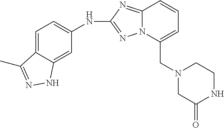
C12=NC(NC3=CC=C4C(=C3)NN=C4C)=NN1C(CN1CC(=O)NCC1)=CC=C2
